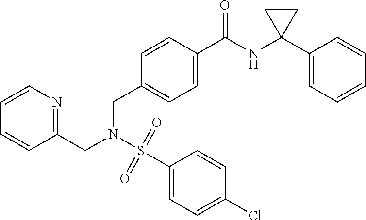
C1=CC=CC(CN(S(C2=CC=C(Cl)C=C2)(=O)=O)CC2=CC=C(C(NC3(C4=CC=CC=C4)CC3)=O)C=C2)=N1
